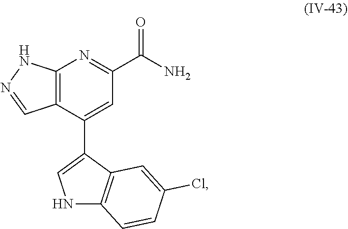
C12=C(C(C3=CNC4=C3C=C(Cl)C=C4)=CC(C(N)=O)=N1)C=NN2
